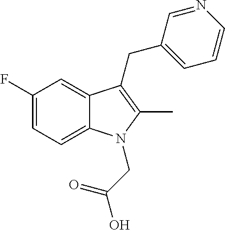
C1(F)=CC=C2C(=C1)C(CC1=CC=CN=C1)=C(C)N2CC(O)=O
